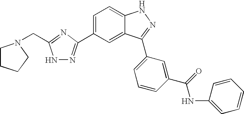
C1=C(C2=NNC(CN3CCCC3)=N2)C=C2C(=C1)NN=C2C1=CC=CC(C(=O)NC2=CC=CC=C2)=C1
